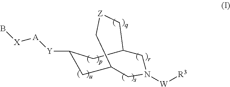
C1C2CN([W][R3])CC(CC1[Y][A][X]B)C[Z]C2
